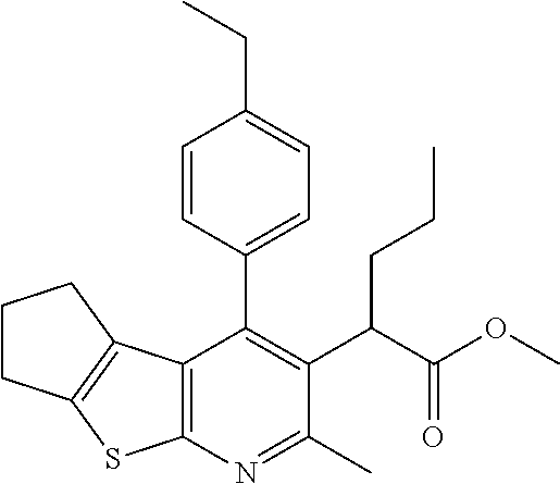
C12=C(N=C(C)C(C(C(OC)=O)CCC)=C1C1=CC=C(CC)C=C1)SC1=C2CCC1
